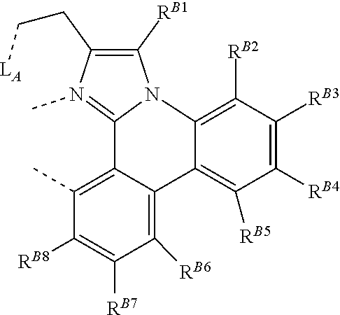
N12C([RB1])=C(CC[LA])N(C)=C1C1=C(C)C([RB8])=C([RB7])C([RB6])=C1C1=C([RB5])C([RB4])=C([RB3])C([RB2])=C21
